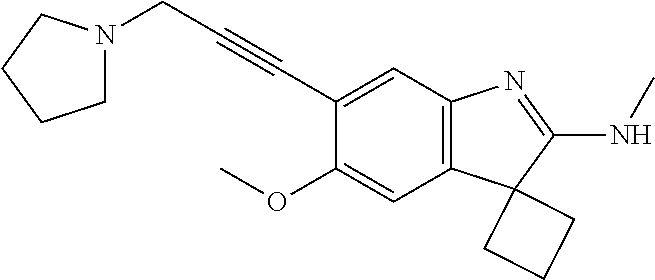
C12=C(C=C(C#CCN3CCCC3)C(OC)=C1)N=C(NC)C21CCC1
